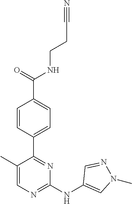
N#CCCNC(C1=CC=C(C2=NC(NC3=CN(C)N=C3)=NC=C2C)C=C1)=O
